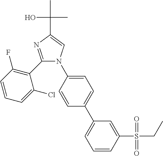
C1=CC(S(=O)(=O)CC)=CC(C2=CC=C(N3C(C4=C(F)C=CC=C4Cl)=NC(C(O)(C)C)=C3)C=C2)=C1
